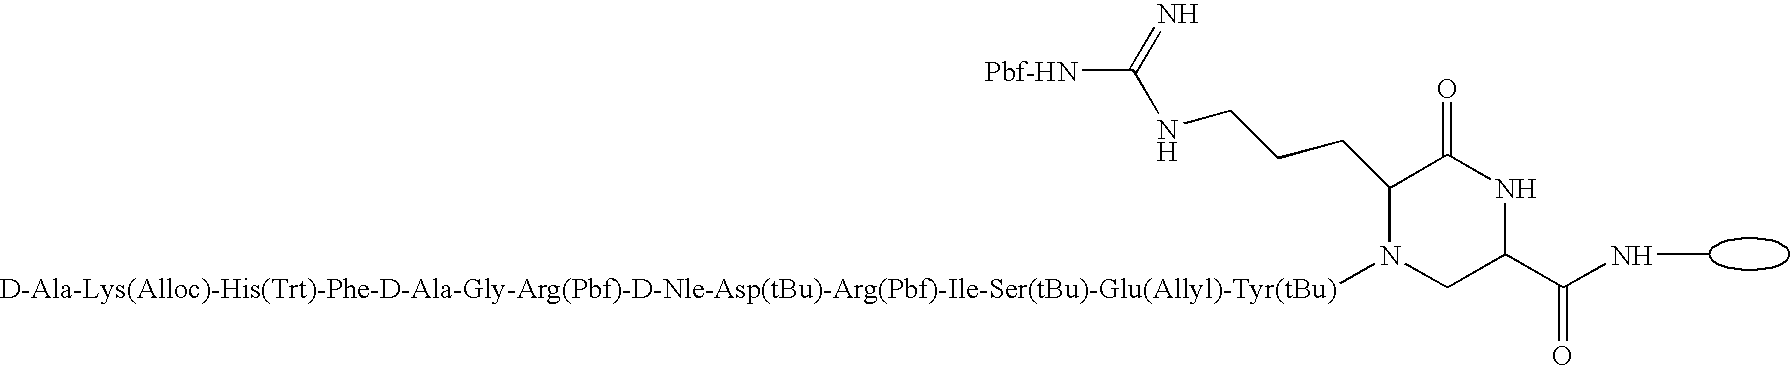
C1(CCCNC([Pbf-HN])=N)N([D-Ala-Lys(Alloc)-His(Trt)-Phe-D-Ala-Gly-Arg(Pbf)-D-Nle-Asp(tBu)-Arg(Pbf)-Ile-Ser(tBu)-Glu(Allyl)-Tyr(tBu)])CC(C(NC)=O)NC1=O
